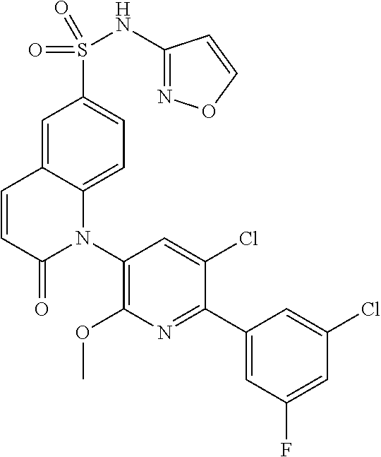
S(C1=CC=C2C(=C1)C=CC(=O)N2C1=C(OC)N=C(C2=CC(F)=CC(Cl)=C2)C(Cl)=C1)(=O)(=O)NC1=NOC=C1
